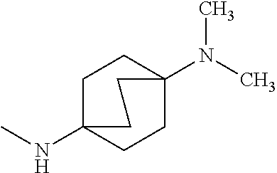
CNC12CCC(N(C)C)(CC1)CC2
